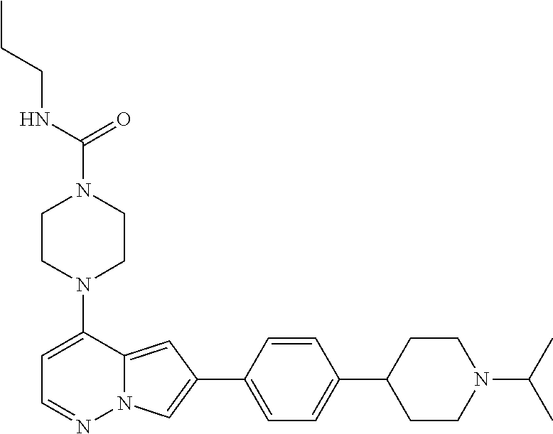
N1(C2=CC=NN3C2=CC(C2=CC=C(C4CCN(C(C)C)CC4)C=C2)=C3)CCN(C(NCCC)=O)CC1
